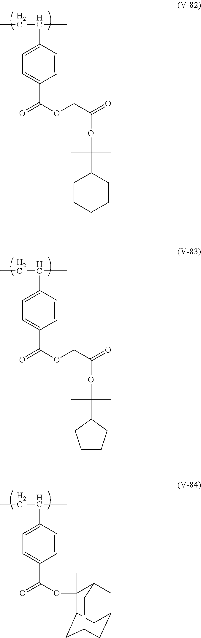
CCC(C)C1=CC=C(C(OCC(=O)OC(C)(C)C2CCCCC2)=O)C=C1.CCC(C)C1=CC=C(C(OCC(=O)OC(C)(C)C2CCCC2)=O)C=C1.CCC(C)C1=CC=C(C(OC2(C)C3CC4CC(CC2C4)C3)=O)C=C1
